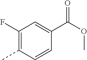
C1(F)=C(C)C=CC(C(OC)=O)=C1
